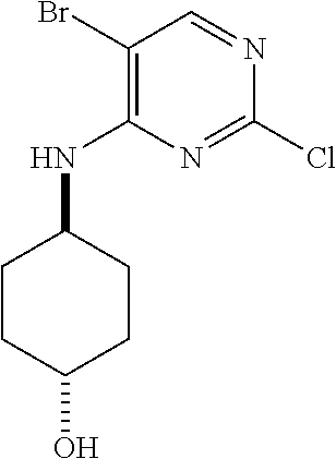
C1(Br)=C(NC2CCC(O)CC2)N=C(Cl)N=C1
